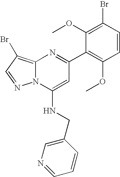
C1(C2=NC3=C(Br)C=NN3C(NCC3=CN=CC=C3)=C2)=C(OC)C=CC(Br)=C1OC
